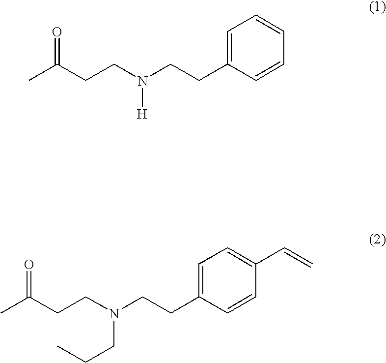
CC(CCN(CCC1=CC=CC=C1)[H])=O.CC(CCN(CCC1=CC=C(C=C)C=C1)CCC)=O
